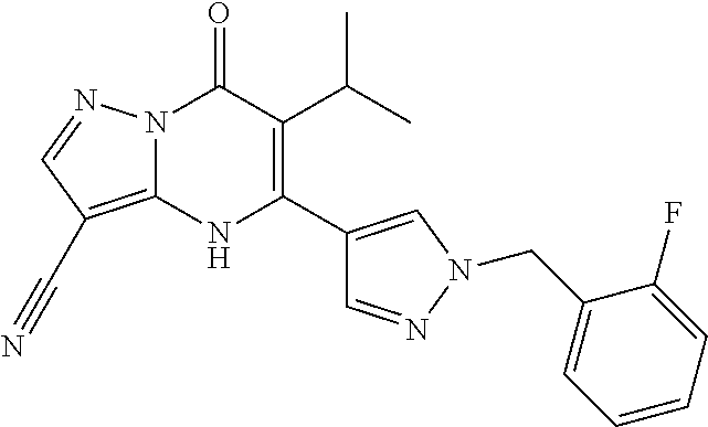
N12C(=C(C#N)C=N1)NC(C1=CN(CC3=CC=CC=C3F)N=C1)=C(C(C)C)C2=O
